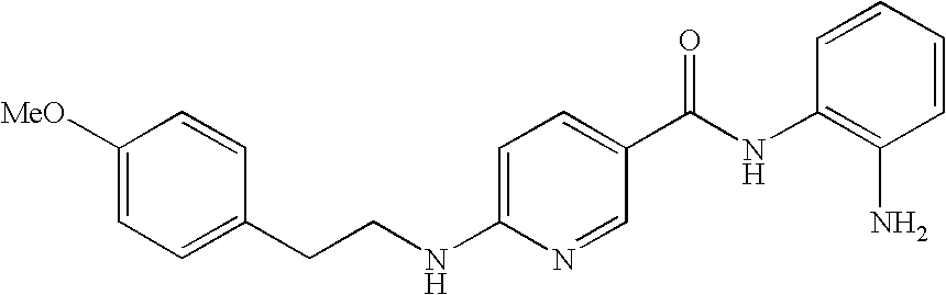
C(CNC1=CC=C(C(NC2=C(N)C=CC=C2)=O)C=N1)C1=CC=C([MeO])C=C1
